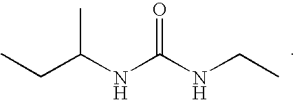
CCC(NC(NCC)=O)C
